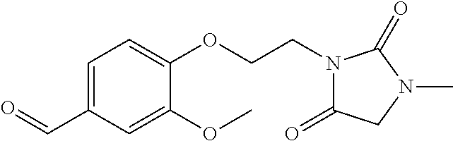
O=CC1=CC=C(OCCN2C(=O)CN(C)C2=O)C(OC)=C1
